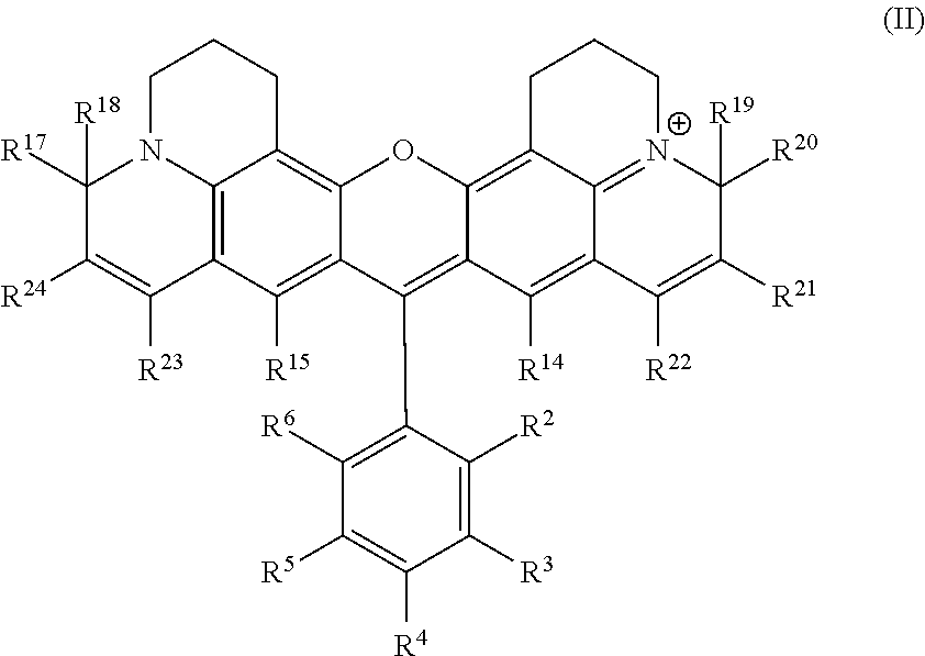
C1([R17])([R18])C([R24])=C([R23])C2=C3N1CCCC3=C1C(=C2[R15])C(C2=C([R6])C([R5])=C([R4])C([R3])=C2[R2])=C2C(=C3C4=[N+](C([R20])([R19])C([R21])=C([R22])C4=C2[R14])CCC3)O1
